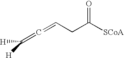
C(CC([SCoA])=O)=C=C([H])[H]
